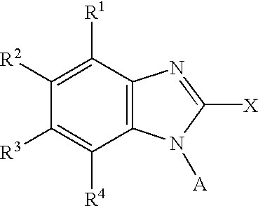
C1([R2])=C([R1])C2=C(C([R4])=C1[R3])N([A])C([X])=N2
